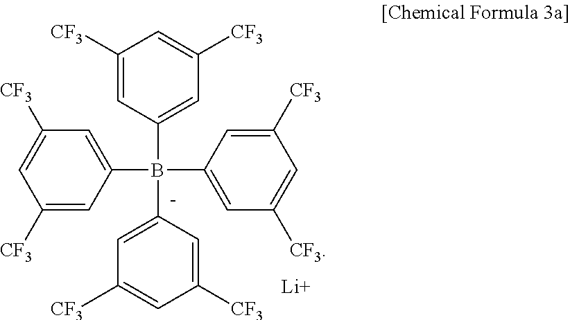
C1([CF3])=CC(B([C-]2=CC([CF3])=CC([CF3])=C2)(C2=CC([CF3])=CC([CF3])=C2)C2=CC([CF3])=CC([CF3])=C2)=CC([CF3])=C1.[Li]
